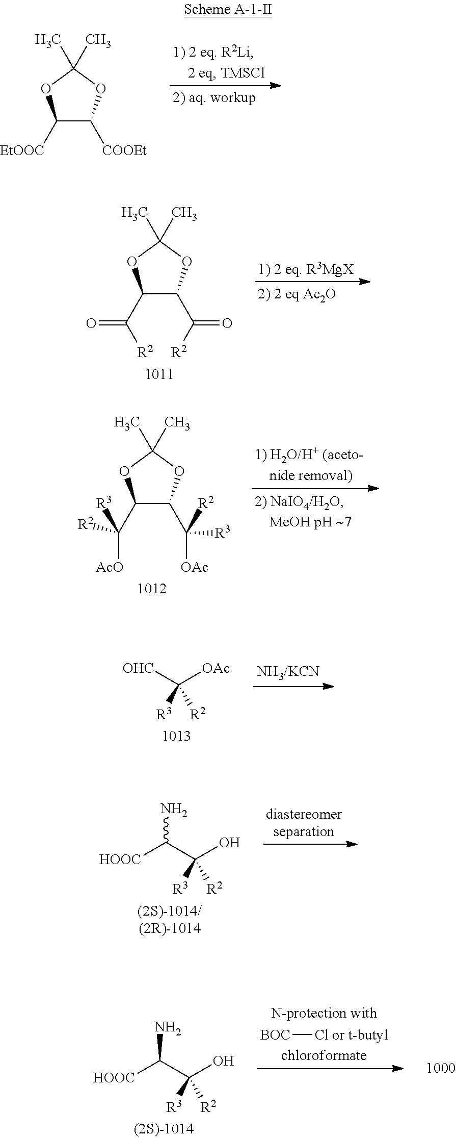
[OHC]C([OAc])([R2])[R3].[HOOC]C(N)C(O)([R2])[R3].[BOC][Cl or t-butyl].NC([HOOC])C(O)([R2])[R3].C1([EtOOC])C([COOEt])OC(C)(C)O1.C1(C([R2])=O)C(C([R2])=O)OC(C)(C)O1.C1(C([AcO])([R3])[R2])C(C([OAc])([R2])[R3])OC(C)(C)O1
